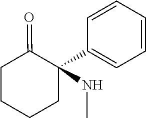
C1=CC=CC=C1C1(NC)C(=O)CCCC1
